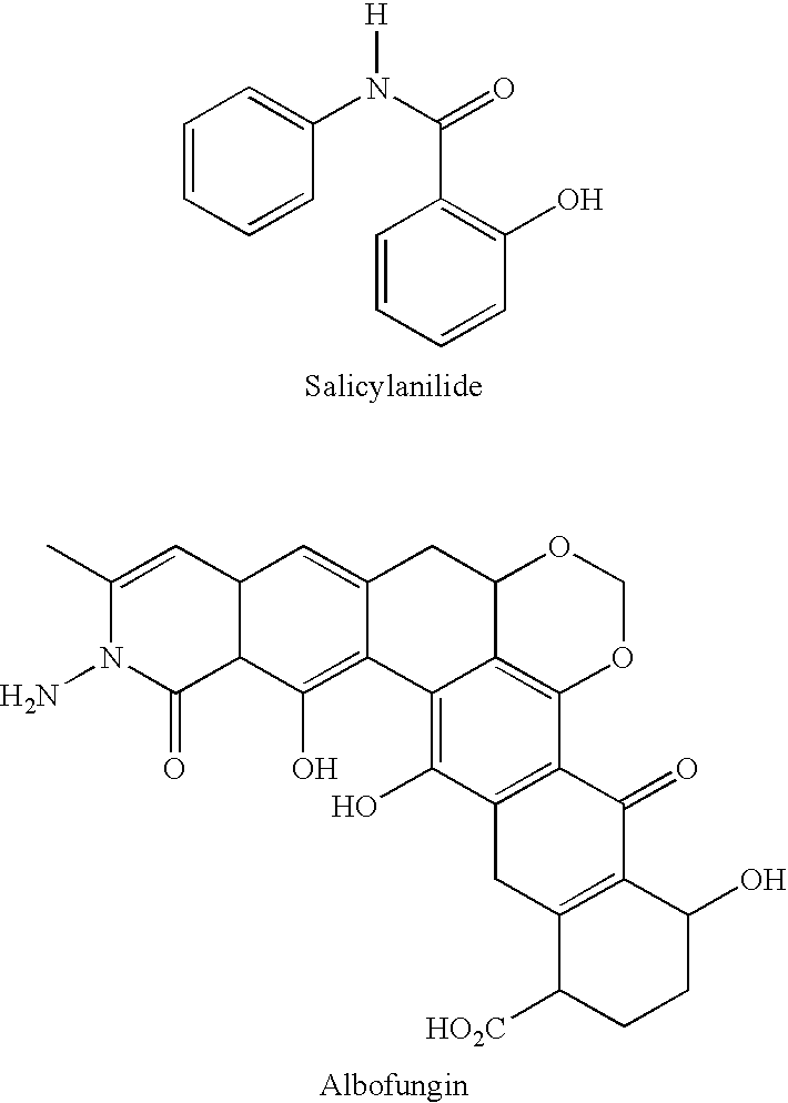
C1=CC=CC(N(C(=O)C2=C(O)C=CC=C2)[H])=C1.C1(C)=CC2C(C(=O)N1N)C(O)=C1C(=C2)CC2C3=C(OCO2)C2=C(C(O)=C13)CC1=C(C2=O)C(O)CCC1[HO2C]
